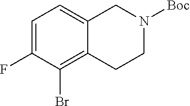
C1=C(F)C(Br)=C2C(=C1)CN([Boc])CC2
